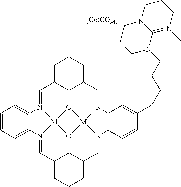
[[Co(CO)4]-].C1=N2[M]34O5C6C1CCCC6C=N1[M]56O3C3C(C=N4C4=CC=CC=C24)CCCC3C=N6C2=C1C=C(CCCCN1C3=N(C)CCCN3CCC1)C=C2
